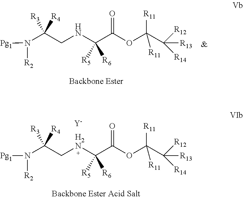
[Pg1]N(C(C[H2N]C(C(OC(C([R13])([R12])[R14])([R11])[R11])=O)([R5])[R6])([R3])[R4])[R2].[Y].[Pg1]N(C(CNC(C(OC(C([R13])([R12])[R14])([R11])[R11])=O)([R5])[R6])([R3])[R4])[R2]
